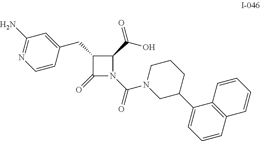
C1(CC2=CC(N)=NC=C2)C(=O)N(C(=O)N2CC(C3=CC=CC4=C3C=CC=C4)CCC2)C1C(O)=O
